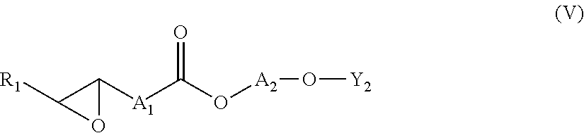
O1C([A1]C(O[A2]O[Y2])=O)C1[R1]
